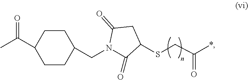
CC(C1CCC(CN2C(=O)C(SCC(=O)*)CC2=O)CC1)=O
